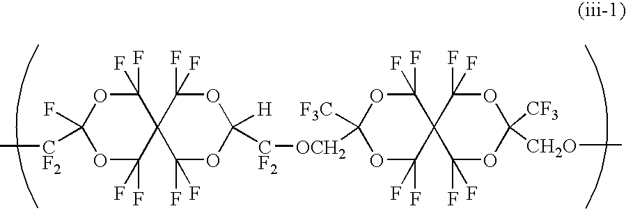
O1C(F)(F)C2(C(F)(F)OC1(F)[CF2]C)C(F)(F)OC([H])([CF2][OCH2]C1([F3C])OC(F)(F)C3(C(F)(F)O1)C(F)(F)OC([CF3])([CH2O]C)OC3(F)F)OC2(F)F
